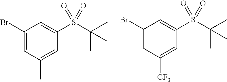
C1(Br)=CC(C)=CC(S(C(C)(C)C)(=O)=O)=C1.C1(Br)=CC([CF3])=CC(S(C(C)(C)C)(=O)=O)=C1
